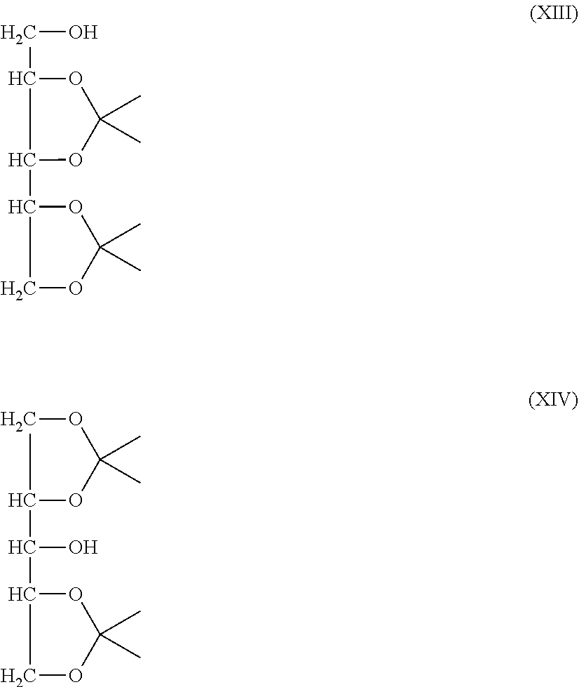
C(O)C1OC(C)(C)OC1C1OC(C)(C)OC1.C1OC(C)(C)OC1C(O)C1OC(C)(C)OC1
